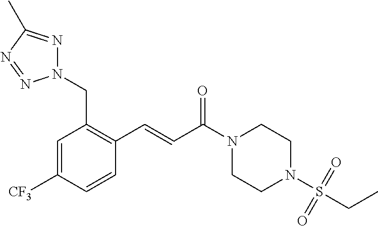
N1(CC2=C(C=CC(N3CCN(S(CC)(=O)=O)CC3)=O)C=CC([CF3])=C2)N=C(C)N=N1
